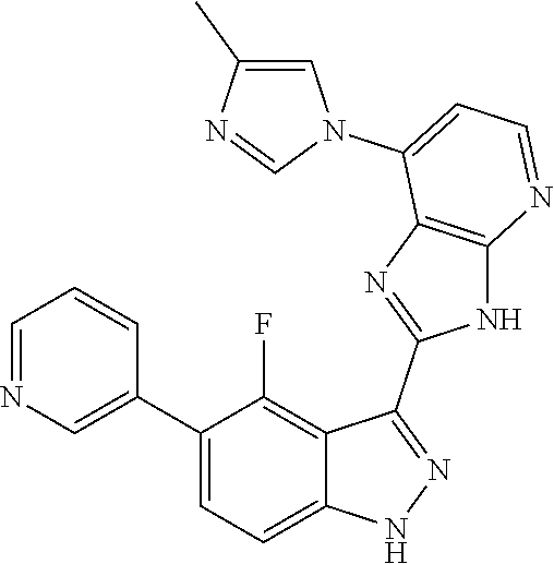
C1=NC=C(C2=CC=C3C(=C2F)C(C2=NC4=C(N2)N=CC=C4N2C=C(C)N=C2)=NN3)C=C1
